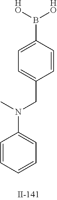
B(C1=CC=C(CN(C)C2=CC=CC=C2)C=C1)([HO])[HO]
